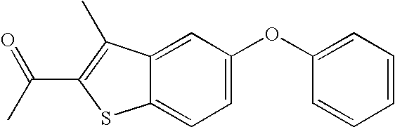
C12=CC=C(OC3=CC=CC=C3)C=C1C(C)=C(C(C)=O)S2
